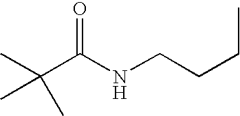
CC(C(NCCCC)=O)(C)C
